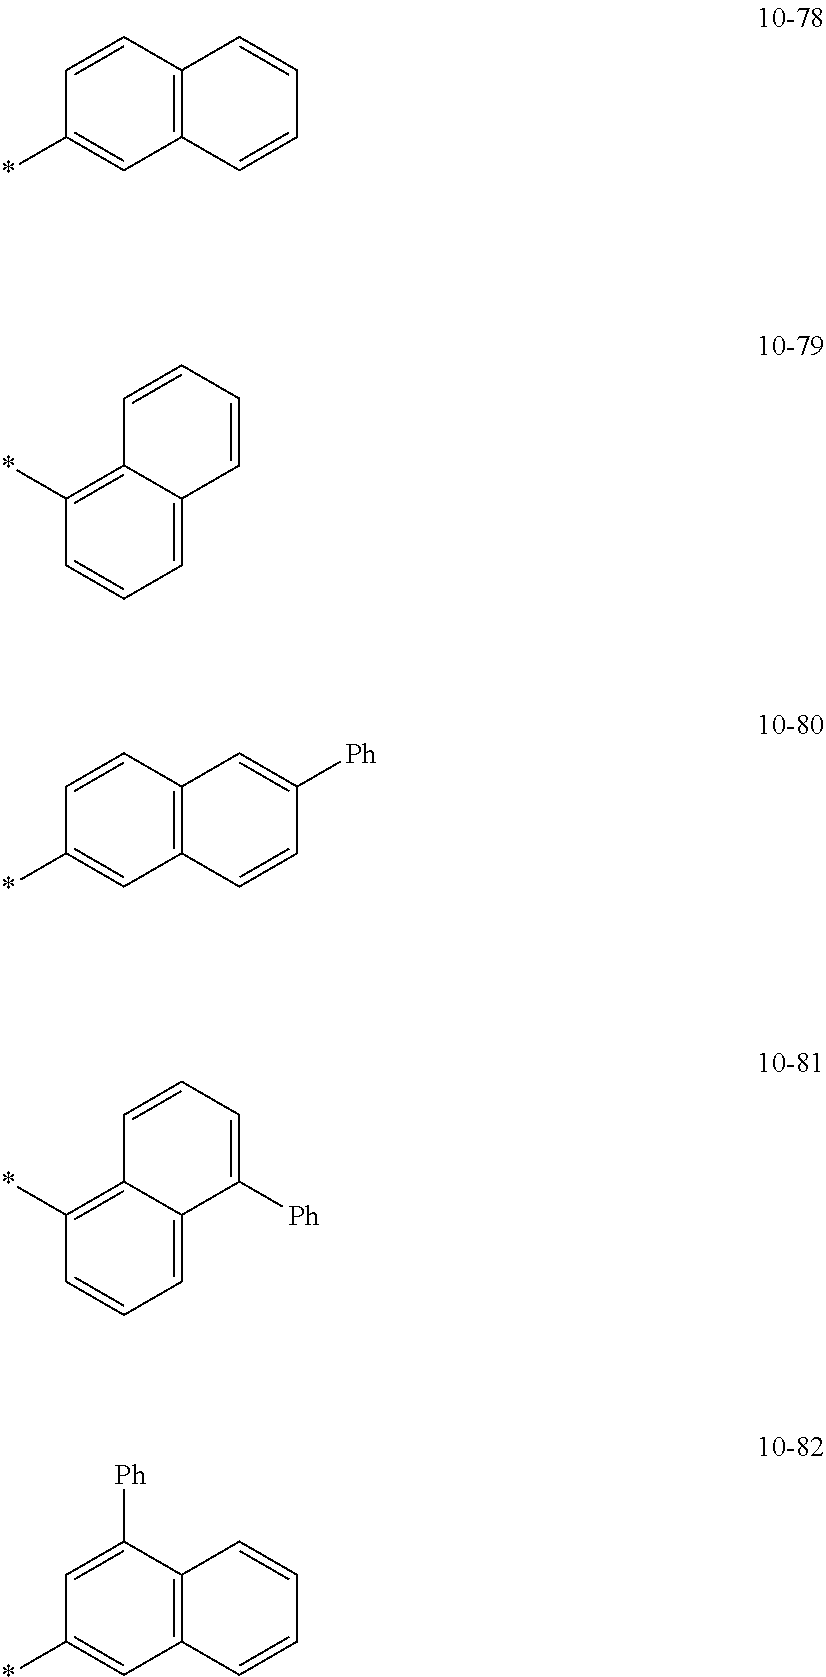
C12=C(C=CC(*)=C1)C=CC=C2.C1=C2C(=C(*)C=C1)C=CC=C2.C12=C(C=CC(*)=C1)C=C([Ph])C=C2.C1=C2C(=C(*)C=C1)C=CC=C2[Ph].C12=C(C([Ph])=CC(*)=C1)C=CC=C2
